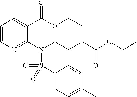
C1=CN=C(N(S(C2=CC=C(C)C=C2)(=O)=O)CCCC(OCC)=O)C(C(OCC)=O)=C1
